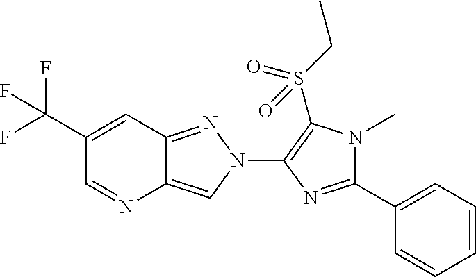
C1(C(F)(F)F)=CC2=NN(C3=C(S(CC)(=O)=O)N(C)C(C4=CC=CC=C4)=N3)C=C2N=C1
